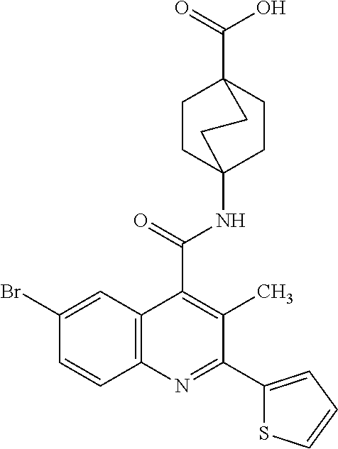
C12=C(C=C(Br)C=C1)C(C(=O)NC13CCC(C(=O)O)(CC1)CC3)=C(C)C(C1=CC=CS1)=N2
